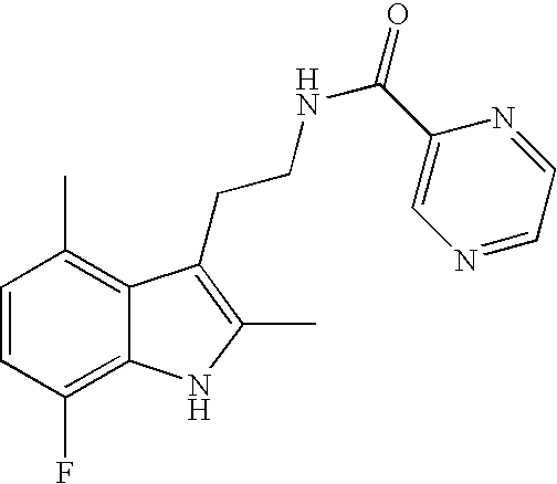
C1=CC(F)=C2C(=C1C)C(CCNC(=O)C1=CN=CC=N1)=C(C)N2
